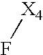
F[X4]
